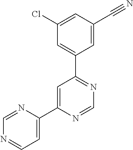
C1=NC(C2=CC(C3=CC(Cl)=CC(C#N)=C3)=NC=N2)=CC=N1
